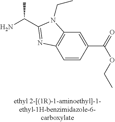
NC(C)C1=NC2=C(C=C(C(=O)OCC)C=C2)N1CC
